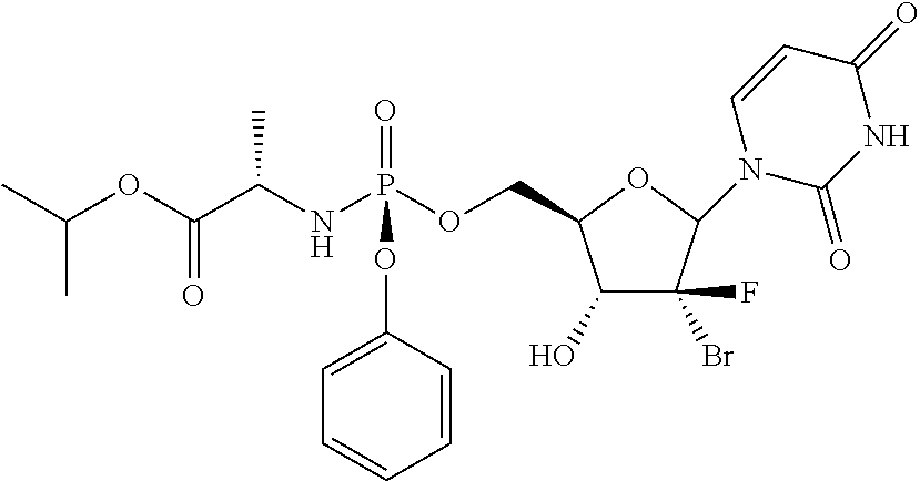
CC(OC(C(NP(OCC1C(O)C(F)(Br)C(N2C(=O)NC(=O)C=C2)O1)(=O)OC1=CC=CC=C1)C)=O)C
